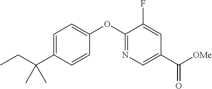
C1=C(C(CC)(C)C)C=CC(OC2=NC=C(C([OMe])=O)C=C2F)=C1
